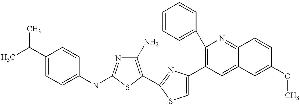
C1(N)=C(C2=NC(C3=C(C4=CC=CC=C4)N=C4C(=C3)C=C(OC)C=C4)=CS2)SC(NC2=CC=C(C(C)C)C=C2)=N1
